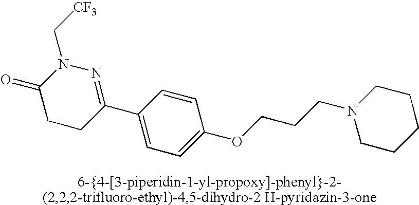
C1(=O)CCC(C2=CC=C(OCCCN3CCCCC3)C=C2)=NN1C[CF3]
